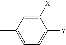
C1(C)=CC=C([Y])C([X])=C1
